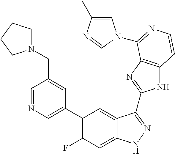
C1=C(C2=C(F)C=C3C(=C2)C(C2=NC4=C(N2)C=CN=C4N2C=C(C)N=C2)=NN3)C=C(CN2CCCC2)C=N1
